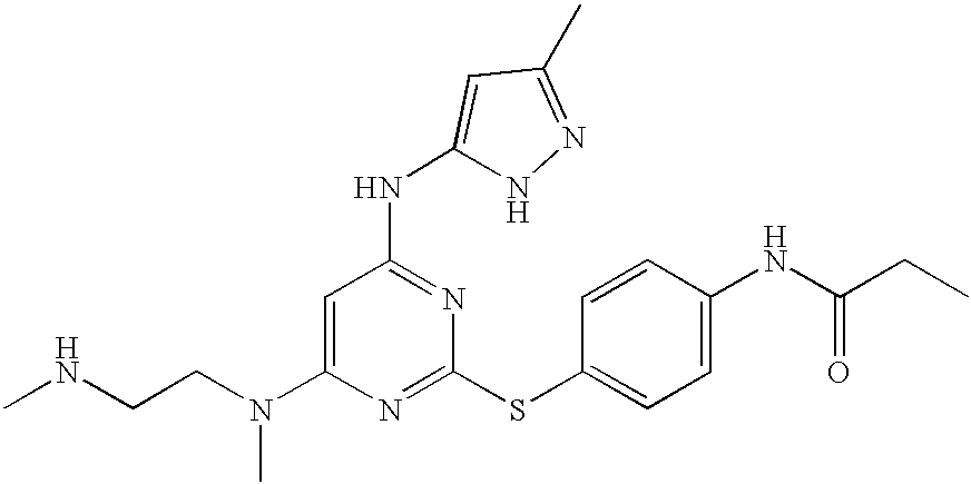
C(CN(C1=CC(NC2=CC(C)=NN2)=NC(SC2=CC=C(NC(=O)CC)C=C2)=N1)C)NC
